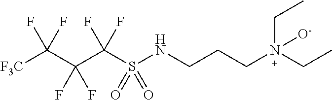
[F3C]C(C(C(S(NCCCN(CC)([O-])CC)(=O)=O)(F)F)(F)F)(F)F
